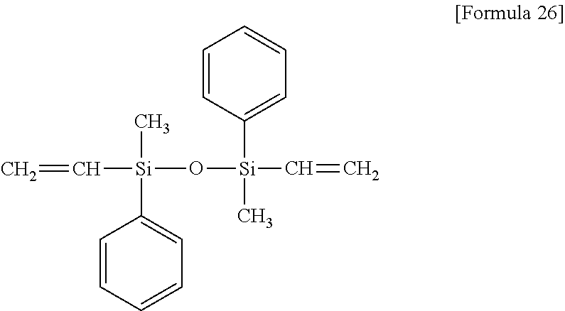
O([Si](C=C)(C1=CC=CC=C1)C)[Si](C=C)(C)C1=CC=CC=C1
